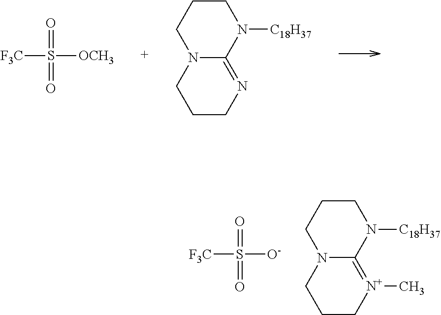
O=S([OCH3])([F3C])=O.C12=NCCCN1CCCN2[C18H37].O=S([O-])([F3C])=O.C12=[N+](C)CCCN1CCCN2[C18H37]
